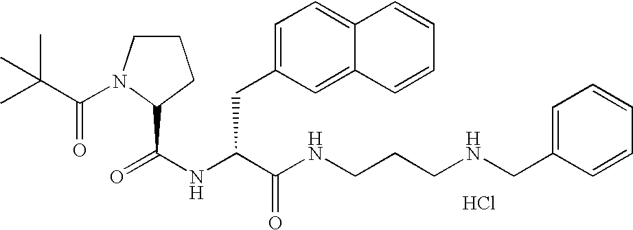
Cl.N(C(C(NCCCNCC1=CC=CC=C1)=O)CC1=CC=C2C(=C1)C=CC=C2)C(=O)C1N(C(=O)C(C)(C)C)CCC1
